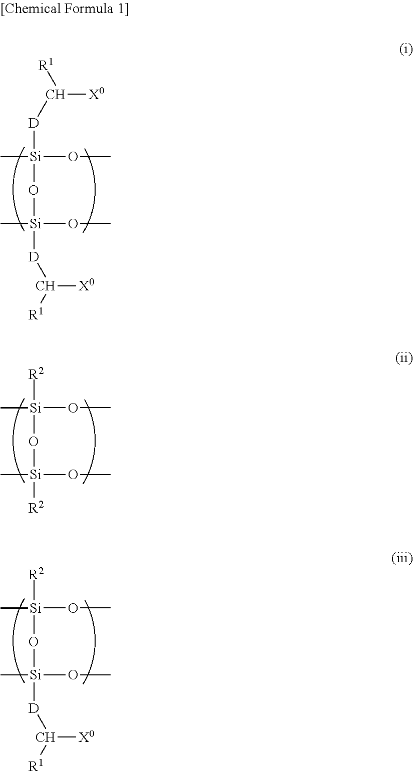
[R1]C([D][Si](OC)(C)O[Si](OC)(C)[D]C([X0])[R1])[X0].[R2][Si](OC)(C)O[Si](OC)(C)[R2].[R2][Si](OC)(C)O[Si](OC)(C)[D]C([X0])[R1]
